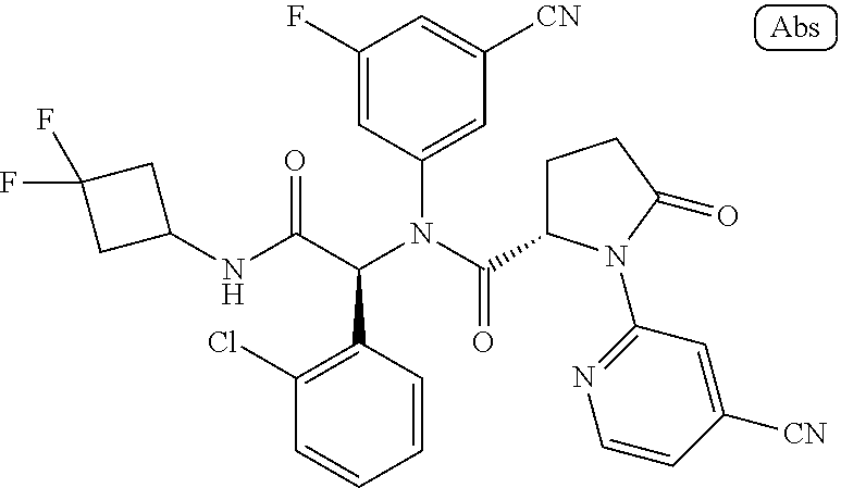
C1(NC(C(N(C(=O)C2CCC(=O)N2C2=NC=CC([CN])=C2)C2=CC([CN])=CC(F)=C2)C2=C(Cl)C=CC=C2)=O)CC(F)(F)C1
